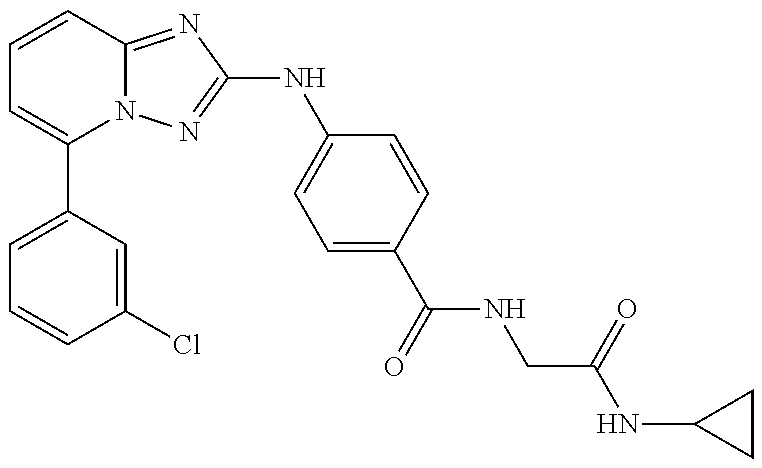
C1=C(C2=CC=CC3=NC(NC4=CC=C(C(=O)NCC(NC5CC5)=O)C=C4)=NN23)C=C(Cl)C=C1
